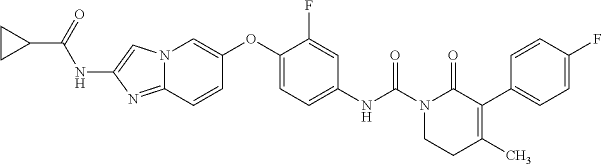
C1(NC(N2CCC(C)=C(C3=CC=C(F)C=C3)C2=O)=O)=CC=C(OC2=CN3C(=NC(NC(C4CC4)=O)=C3)C=C2)C(F)=C1
